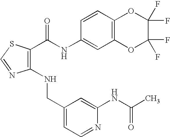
C1(NCC2=CC=NC(NC(C)=O)=C2)=C(C(NC2=CC3=C(C=C2)OC(F)(F)C(F)(F)O3)=O)SC=N1
